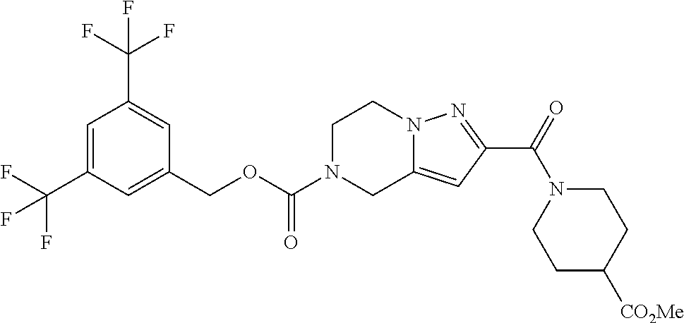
C1(COC(=O)N2CC3=CC(C(=O)N4CCC([CO2Me])CC4)=NN3CC2)=CC(C(F)(F)F)=CC(C(F)(F)F)=C1
